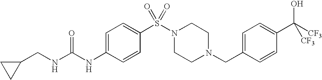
C(NC(NC1=CC=C(S(N2CCN(CC3=CC=C(C(O)([CF3])[CF3])C=C3)CC2)(=O)=O)C=C1)=O)C1CC1
